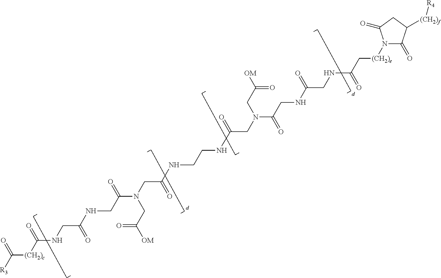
[R3]C([(CH2)c]C(NCC(NCC(N(CC(NCCNC(CN(C(CNC(CNC(C[(CH2)e]N1C(=O)C([(CH2)f][R4])CC1=O)=O)=O)=O)CC(=O)[OM])=O)=O)CC(=O)[OM])=O)=O)=O)=O
